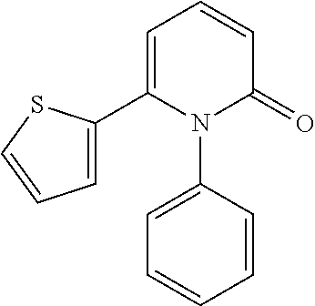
N1(C2=CC=CC=C2)C(=O)C=CC=C1C1=CC=CS1
